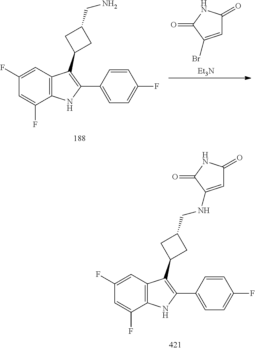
C1(F)=CC2=C(C(F)=C1)NC(C1=CC=C(F)C=C1)=C2C1CC(CNC2=CC(=O)NC2=O)C1.C1(F)=CC2=C(C(F)=C1)NC(C1=CC=C(F)C=C1)=C2C1CC(CN)C1.[Et3N].C1=C(Br)C(=O)NC1=O
